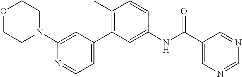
O1CCN(C2=CC(C3=C(C)C=CC(NC(C4=CN=CN=C4)=O)=C3)=CC=N2)CC1
